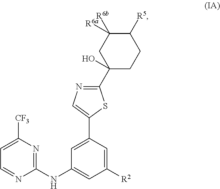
C1([CF3])=CC=NC(NC2=CC([R2])=CC(C3=CN=C(C4(O)CCC([R5])C([R6b])([R6a])C4)S3)=C2)=N1
